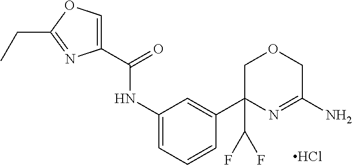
Cl.N(C1=CC=CC(C2(C(F)F)COCC(N)=N2)=C1)C(C1=COC(CC)=N1)=O
